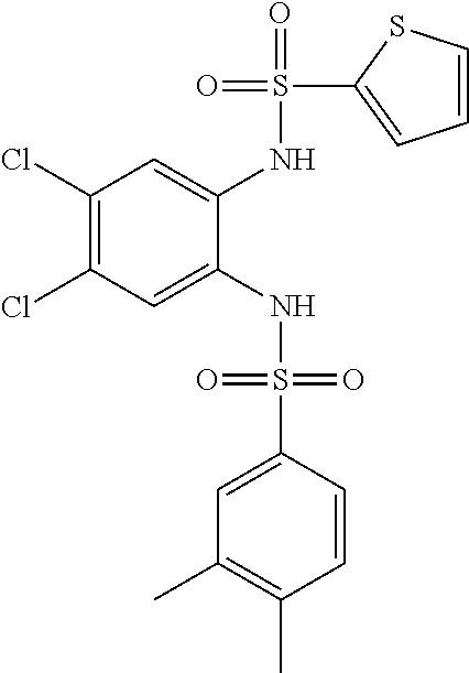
C1(Cl)=C(Cl)C=C(NS(=O)(=O)C2=CC(C)=C(C)C=C2)C(NS(=O)(C2=CC=CS2)=O)=C1
